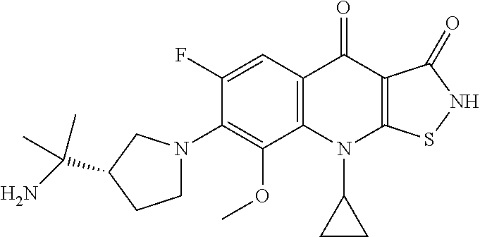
C12=C(C=C(F)C(N3CCC(C(N)(C)C)C3)=C1OC)C(=O)C1=C(N2C2CC2)SNC1=O
